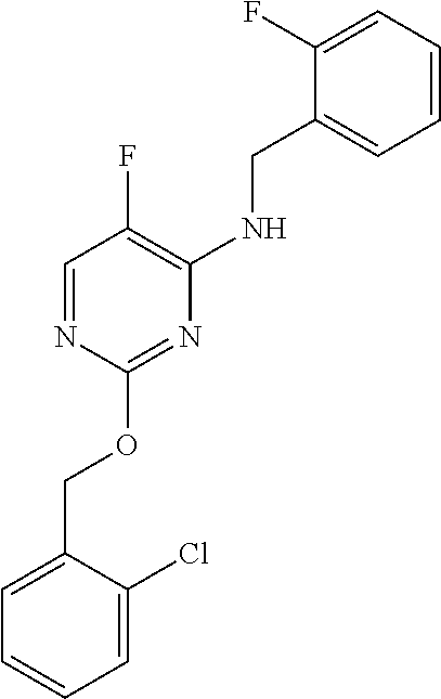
C1=C(COC2=NC(NCC3=CC=CC=C3F)=C(F)C=N2)C(Cl)=CC=C1
